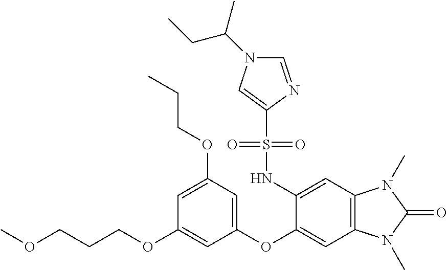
C(COC1=CC(OC2=CC3=C(C=C2NS(C2=CN(C(C)CC)C=N2)(=O)=O)N(C)C(=O)N3C)=CC(OCCC)=C1)COC
